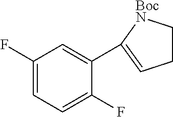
C1(F)=CC=C(F)C(C2=CCC[BocN]2)=C1
